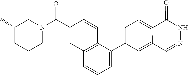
C1(C2=CC=CC3=C2C=CC(C(N2CC(C)CCC2)=O)=C3)=CC=C2C(=C1)C=NNC2=O
